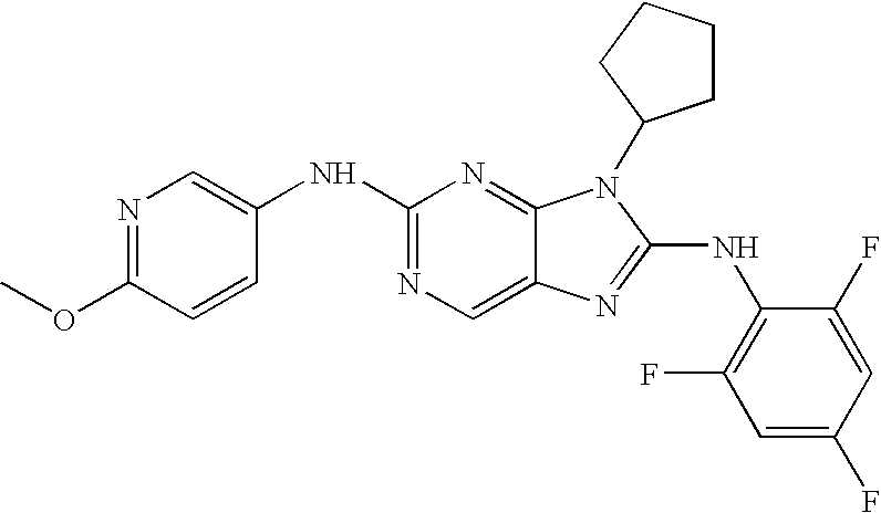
N1=C(NC2=CN=C(OC)C=C2)N=C2C(=C1)N=C(NC1=C(F)C=C(F)C=C1F)N2C1CCCC1
